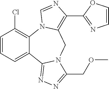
C1=CC=C2C(=C1Cl)N1C(=C(C3=NC=CO3)N=C1)CN1C2=NN=C1COC
